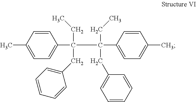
C1=CC(C)=CC=C1C(C(C1=CC=C(C)C=C1)(CC)CC1=CC=CC=C1)(CC)CC1=CC=CC=C1
